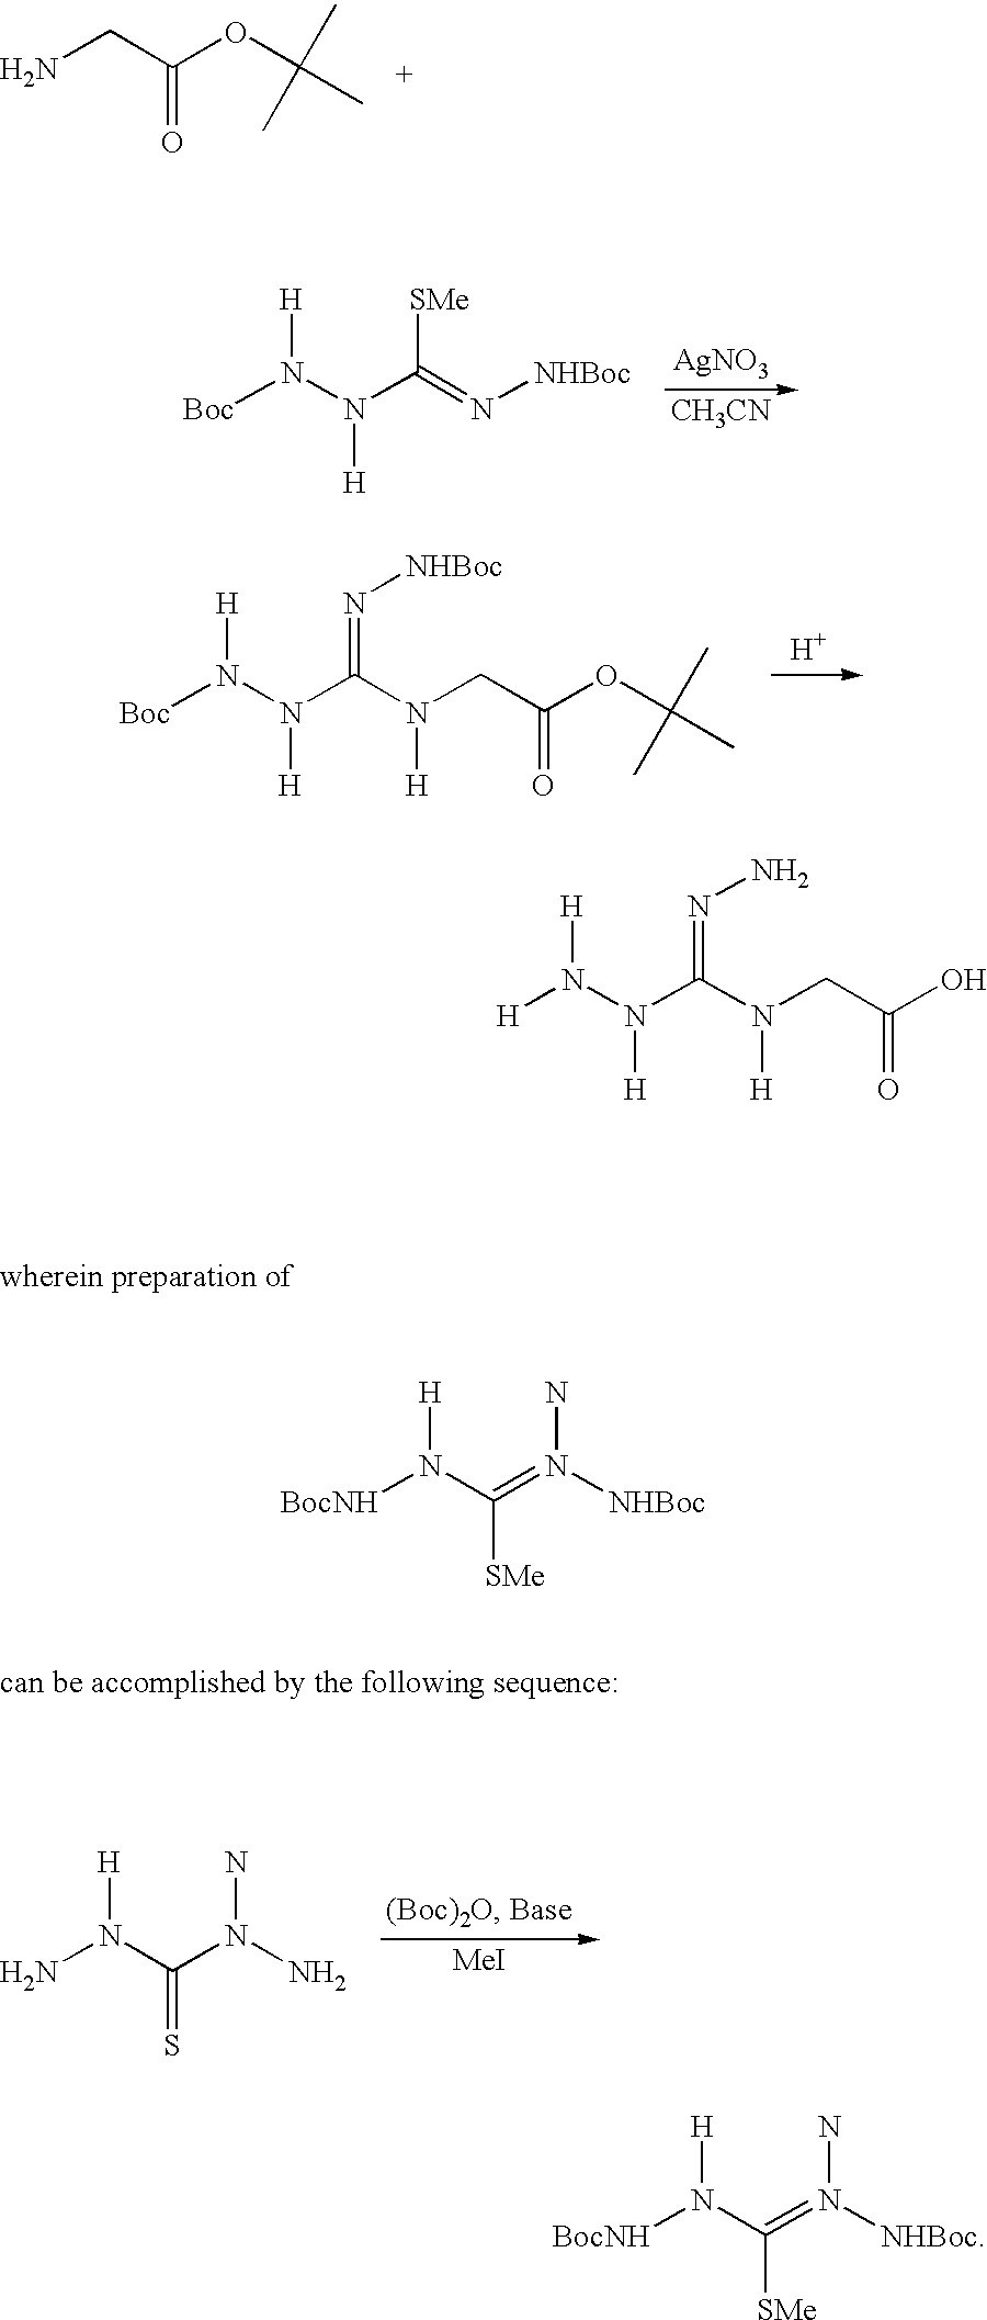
NCC(OC(C)(C)C)=O.N(C(=N[NHBoc])[SMe])(N([Boc])[H])[H].[AgNO3].[CH3CN].N(C(N(CC(OC(C)(C)C)=O)[H])=N[NHBoc])(N([Boc])[H])[H].[H].C(N(N)N)(N(N)[H])=S.[MeI].N(C(N(CC(O)=O)[H])=NN)(N([H])[H])[H].C(=N([NHBoc])N)(N([BocNH])[H])[SMe].C(=N([NHBoc])N)(N([BocNH])[H])[SMe]
